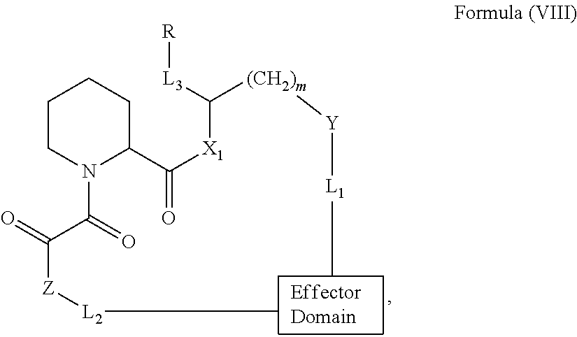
C1CN(C(=O)C(=O)[Z][L2]C)C(C([X1]C([(CH2)m][Y][L1]C)[L3][R])=O)CC1
